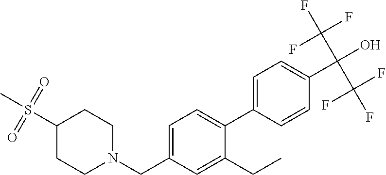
CS(C1CCN(CC2=CC=C(C3=CC=C(C(O)(C(F)(F)F)C(F)(F)F)C=C3)C(CC)=C2)CC1)(=O)=O
